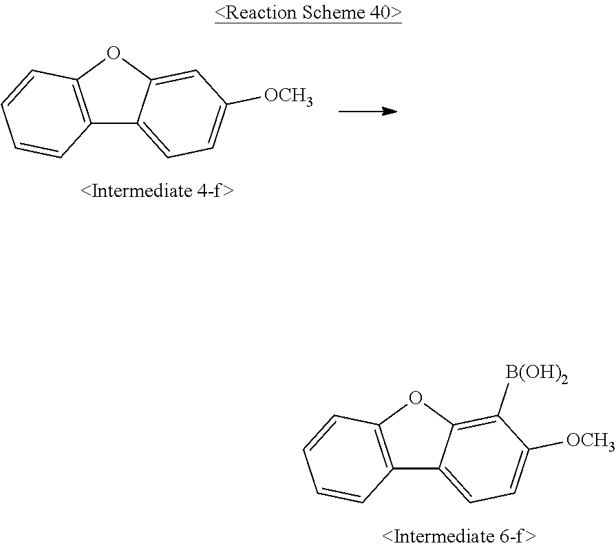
C12=C(OC3=CC([OCH3])=CC=C13)C=CC=C2.C12=C(OC3=C([B(OH)2])C([OCH3])=CC=C13)C=CC=C2
